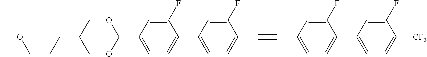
C(CC1COC(C2=CC=C(C3=CC=C(C#CC4=CC=C(C5=CC=C([CF3])C(F)=C5)C(F)=C4)C(F)=C3)C(F)=C2)OC1)COC
